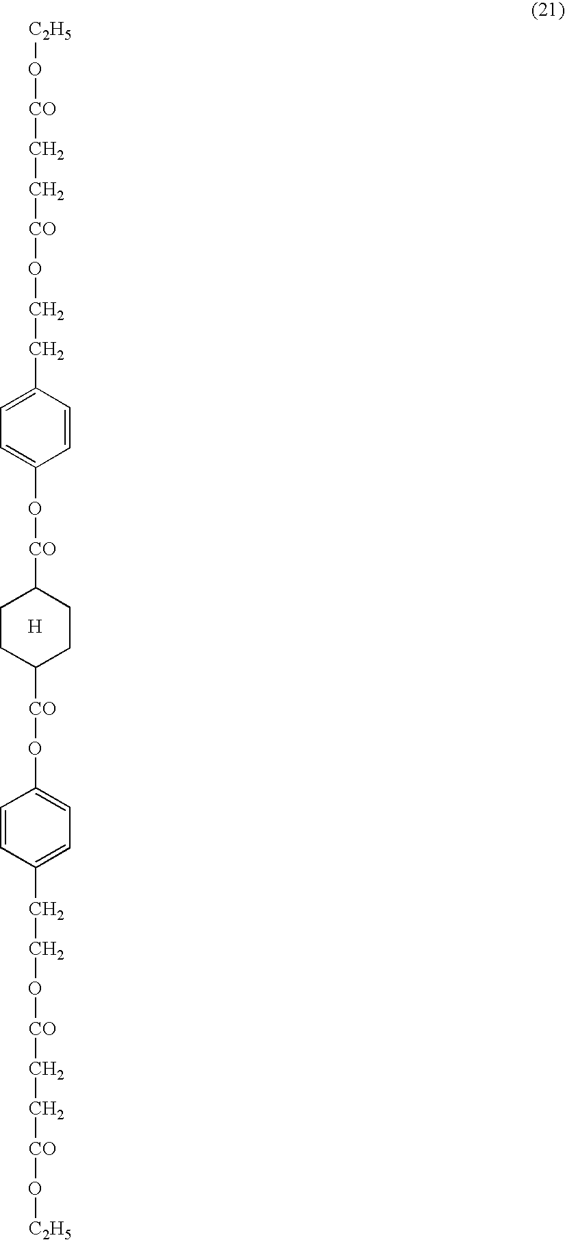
C1=CC(CCO[CO]CC[CO]O[C2H5])=CC=C1O[CO]C1CCC([CO]OC2=CC=C(CCO[CO]CC[CO]O[C2H5])C=C2)CC1.[H]
